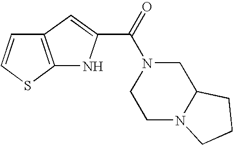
C12=C(SC=C1)NC(C(=O)N1CCN3C(C1)CCC3)=C2
